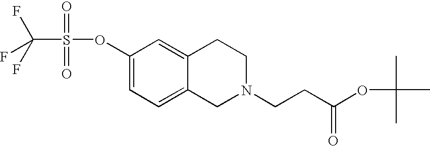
C1(OS(C(F)(F)F)(=O)=O)=CC=C2C(=C1)CCN(CCC(OC(C)(C)C)=O)C2
